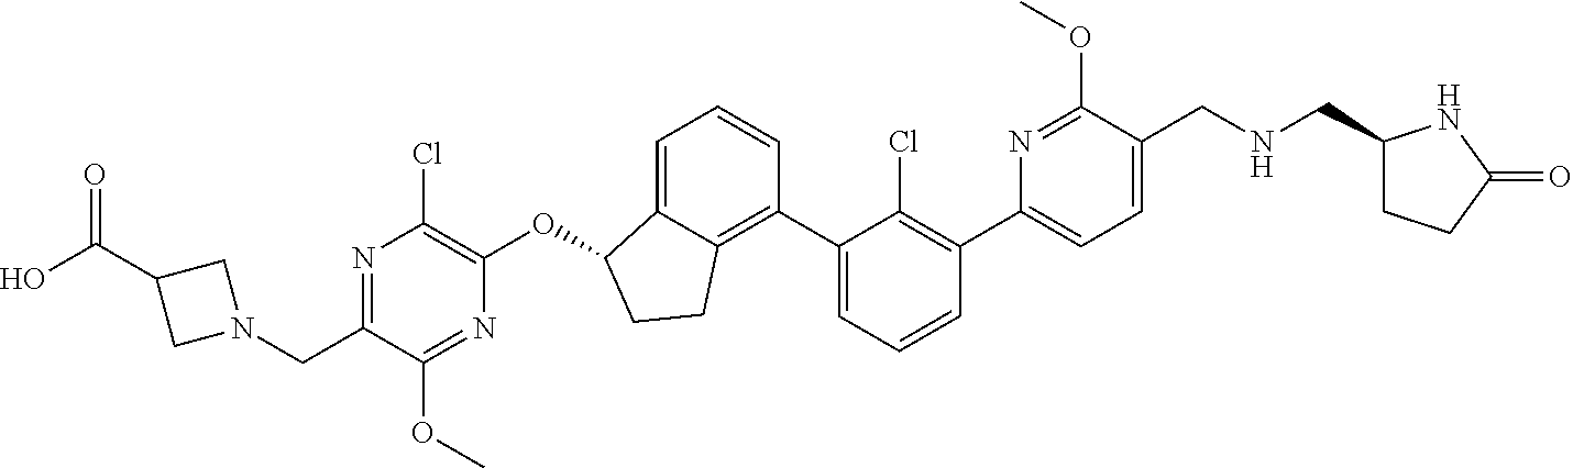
O(C1C2=CC=CC(C3=CC=CC(C4=CC=C(CNCC5CCC(=O)N5)C(OC)=N4)=C3Cl)=C2CC1)C1=C(Cl)N=C(CN2CC(C(O)=O)C2)C(OC)=N1
